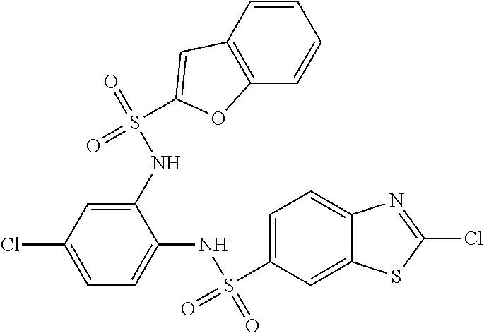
C1=C(Cl)C=C(NS(=O)(=O)C2=CC3=C(C=CC=C3)O2)C(NS(=O)(C2=CC=C3C(=C2)SC(Cl)=N3)=O)=C1
